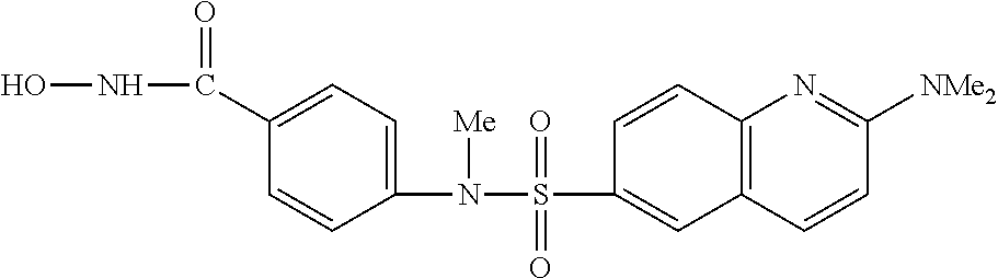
ONC(=O)C1=CC=C(N(S(=O)(=O)C2=CC3=C(C=C2)N=C([NMe2])C=C3)[Me])C=C1
